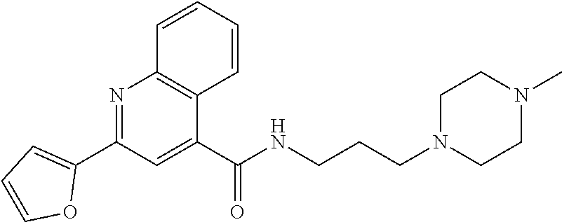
N1=C(C2=CC=CO2)C=C(C(NCCCN2CCN(C)CC2)=O)C2=C1C=CC=C2
